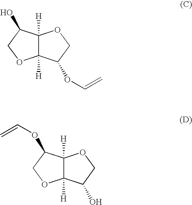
C12([H])C([H])(C(OC=C)CO1)OCC2O.C12([H])C([H])(C(OC=C)CO1)OCC2O
